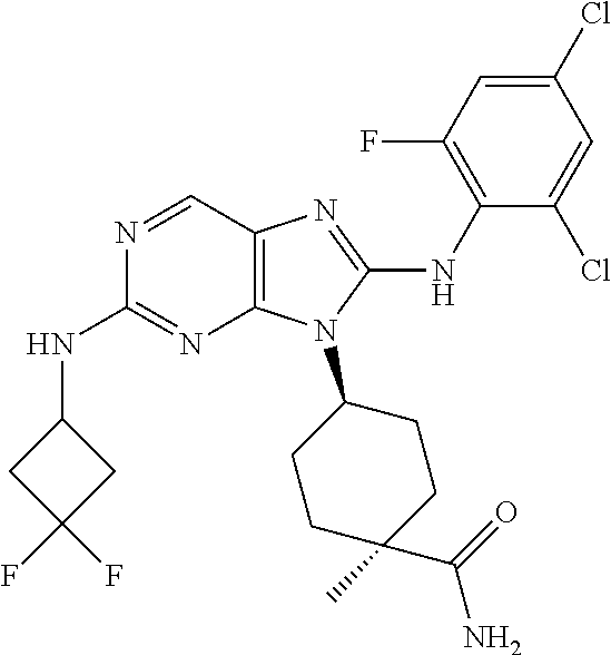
N1=CC2=C(N=C1NC1CC(F)(F)C1)N(C1CCC(C(=O)N)(C)CC1)C(NC1=C(F)C=C(Cl)C=C1Cl)=N2
